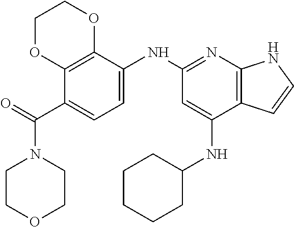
C1(C(=O)N2CCOCC2)=CC=C(NC2=NC3=C(C(NC4CCCCC4)=C2)C=CN3)C2=C1OCCO2
